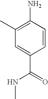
C1(C)=C(N)C=CC(C(=O)NC)=C1
